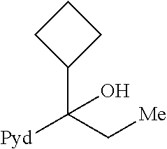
C1(C(C[Me])([Pyd])O)CCC1
